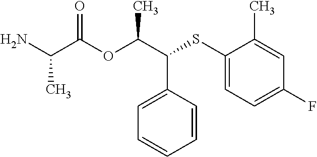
C1=C(C(C(OC(C(N)C)=O)C)SC2=CC=C(F)C=C2C)C=CC=C1
